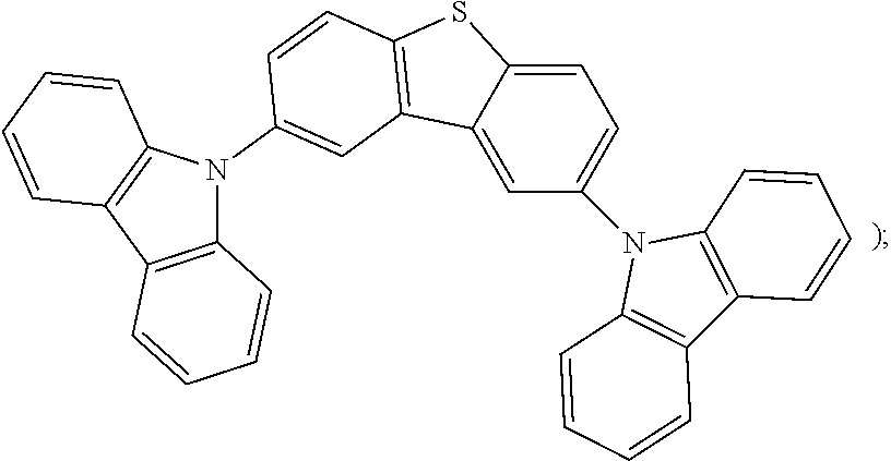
C1=C2C(=CC=C1N1C3=C(C4=C1C=CC=C4)C=CC=C3)SC1=C2C=C(N2C3=C(C4=C2C=CC=C4)C=CC=C3)C=C1
